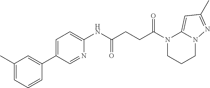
C1(NC(CCC(N2CCCN3C2=CC(C)=N3)=O)=O)=CC=C(C2=CC(C)=CC=C2)C=N1
